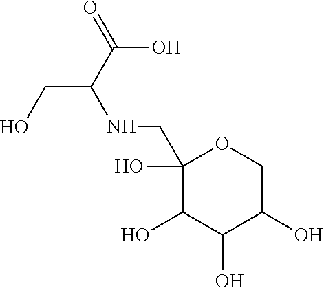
C1(O)(CNC(CO)C(=O)O)C(O)C(O)C(O)CO1
